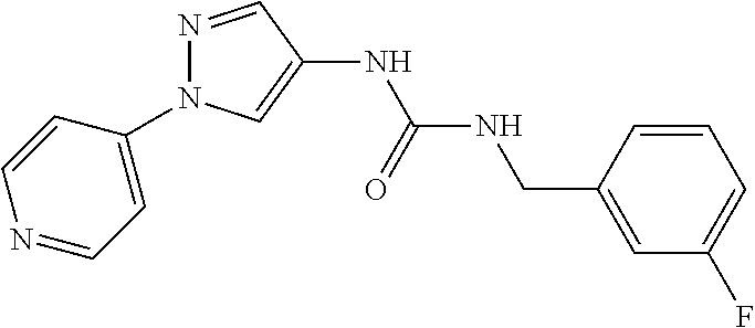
N1=CC(NC(NCC2=CC(F)=CC=C2)=O)=CN1C1=CC=NC=C1
